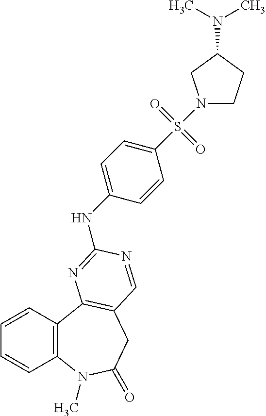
C1=CC2=C(C=C1)C1=C(CC(=O)N2C)C=NC(NC2=CC=C(S(=O)(=O)N3CCC(N(C)C)C3)C=C2)=N1
